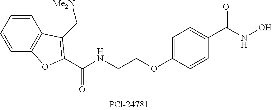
C1=CC=CC2=C1C(C[Me2N])=C(C(NCCOC1=CC=C(C(=O)NO)C=C1)=O)O2
